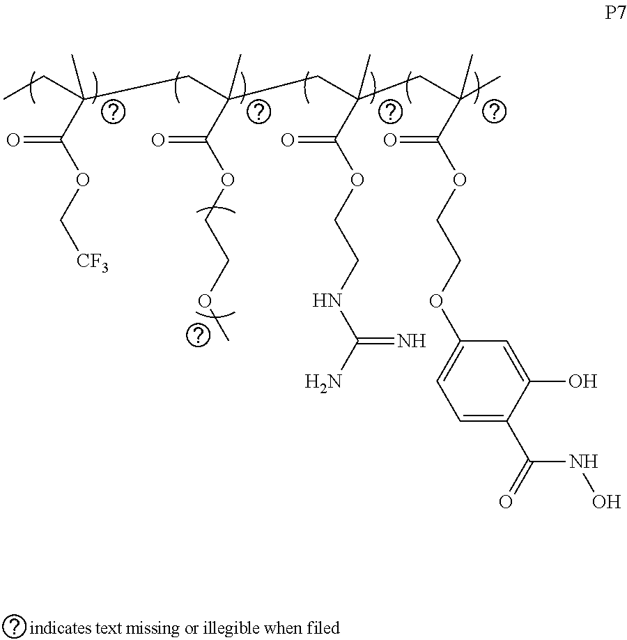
C1=C(C(=O)NO)C(O)=CC(OCCOC(C(C)(CC(CC(CC(CC)(C)C(OC[CF3])=O)(C)C(OCCOC)=O)(C)C(OCCNC(N)=N)=O)C)=O)=C1
